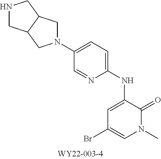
N1(C)C(=O)C(NC2=CC=C(N3CC4C(C3)CNC4)C=N2)=CC(Br)=C1
